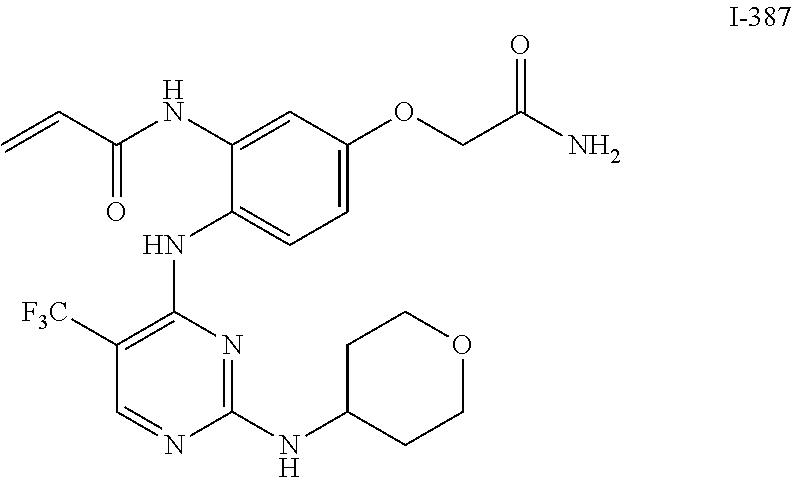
C1([F3C])=C(NC2=CC=C(OCC(N)=O)C=C2NC(C=C)=O)N=C(NC2CCOCC2)N=C1
